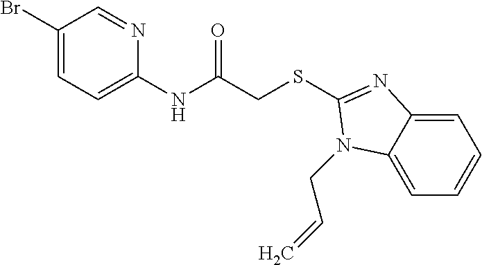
C1(Br)=CC=C(NC(CSC2=NC3=CC=CC=C3N2CC=C)=O)N=C1
